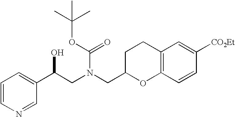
C12=C(C=CC([CO2Et])=C1)OC(CN(CC(C1=CC=CN=C1)O)C(OC(C)(C)C)=O)CC2
